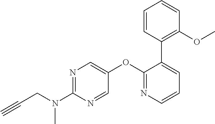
C(N(C1=NC=C(OC2=NC=CC=C2C2=C(OC)C=CC=C2)C=N1)C)C#C
